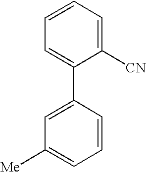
C1=C(C2=CC([Me])=CC=C2)C([CN])=CC=C1
